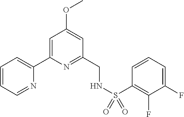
C1=CC=NC(C2=CC(OC)=CC(CNS(C3=C(F)C(F)=CC=C3)(=O)=O)=N2)=C1
